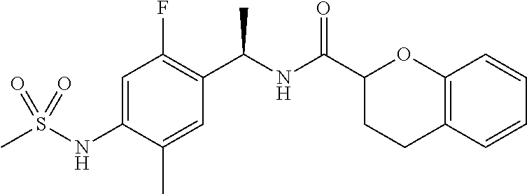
C12=C(C=CC=C1)CCC(C(NC(C1=C(F)C=C(NS(C)(=O)=O)C(C)=C1)C)=O)O2
